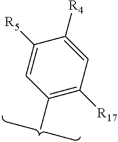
C1(C)=C([R17])C=C([R4])C([R5])=C1
